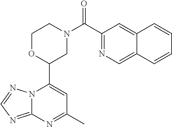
N12C(=NC=N1)N=C(C)C=C2C1CN(C(=O)C2=NC=C3C(=C2)C=CC=C3)CCO1
